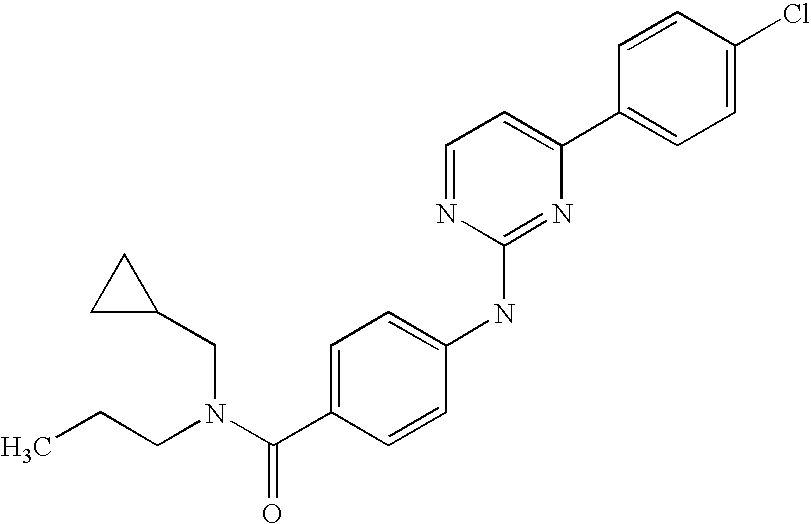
C1=CC(C2=CC=NC(NC3=CC=C(C(N(CCC)CC4CC4)=O)C=C3)=N2)=CC=C1Cl
